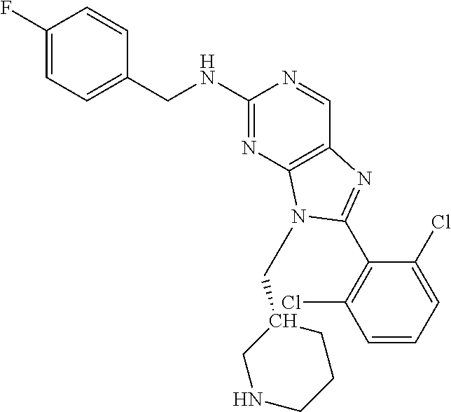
C1(F)=CC=C(CNC2=NC3=C(C=N2)N=C(C2=C(Cl)C=CC=C2Cl)N3CC2CNCCC2)C=C1
